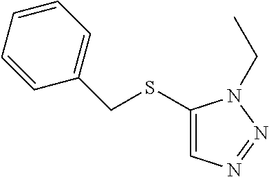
C1(CSC2=CN=NN2CC)=CC=CC=C1
